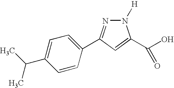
N1=C(C2=CC=C(C(C)C)C=C2)C=C(C(O)=O)N1[H]
